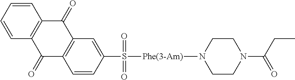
C1=CC=CC2=C1C(=O)C1=C(C2=O)C=CC(S(=O)(=O)[Phe(3-Am)]N2CCN(C(CC)=O)CC2)=C1
